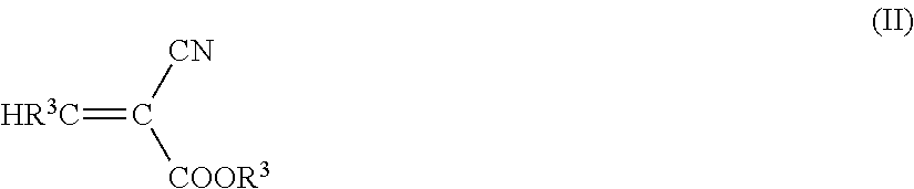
[HR3C]=C([CN])[COOR3]
